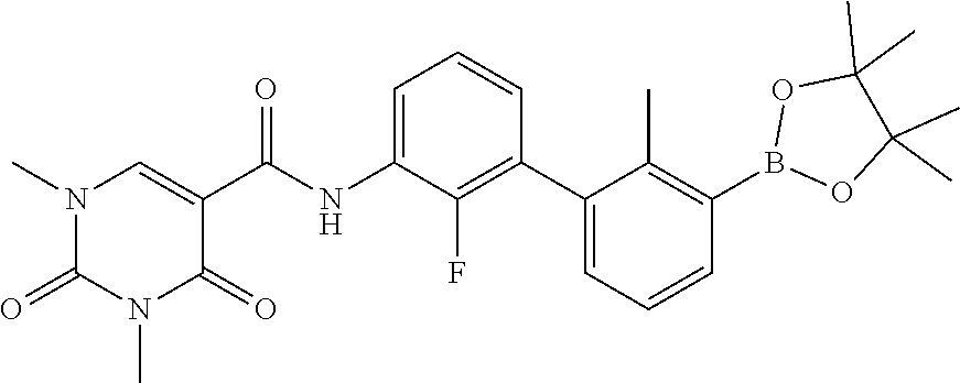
O1B(C2=C(C)C(C3=C(F)C(NC(C4=CN(C)C(=O)N(C)C4=O)=O)=CC=C3)=CC=C2)OC(C)(C)C1(C)C
